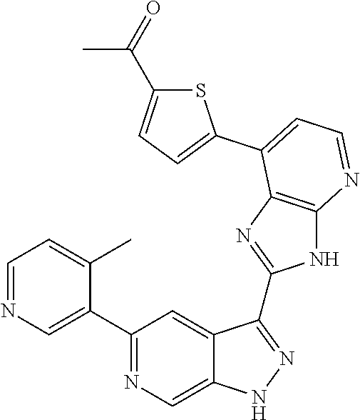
C1=NC=C(C2=NC=C3C(=C2)C(C2=NC4=C(N2)N=CC=C4C2=CC=C(C(=O)C)S2)=NN3)C(C)=C1
